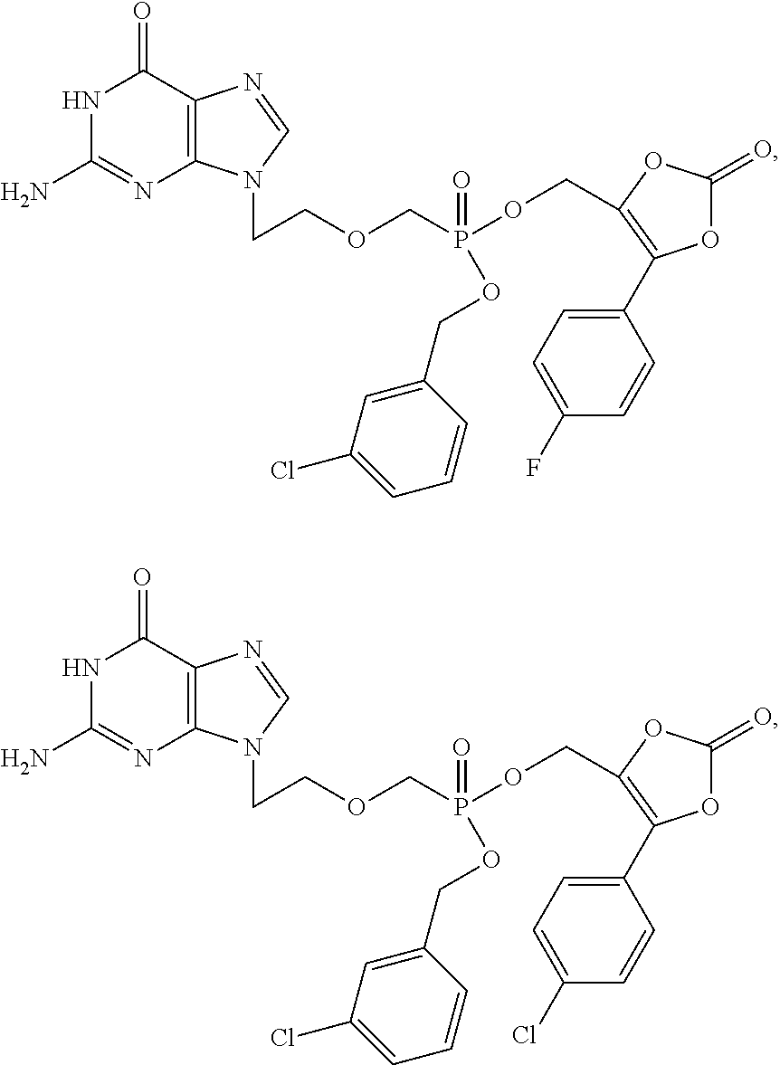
C12=C(C(=O)NC(N)=N1)N=CN2CCOCP(OCC1=C(C2=CC=C(F)C=C2)OC(=O)O1)(OCC1=CC(Cl)=CC=C1)=O.C12=C(C(=O)NC(N)=N1)N=CN2CCOCP(OCC1=C(C2=CC=C(Cl)C=C2)OC(=O)O1)(OCC1=CC(Cl)=CC=C1)=O
